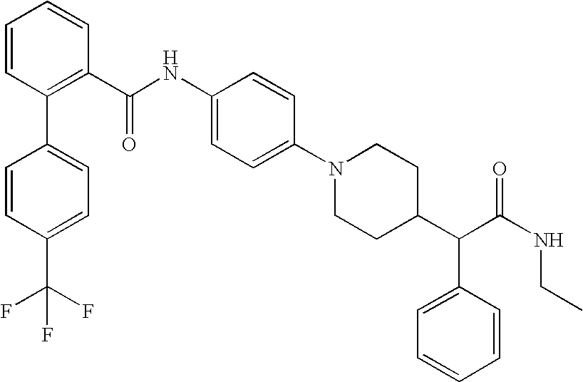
N1(C2=CC=C(NC(C3=C(C4=CC=C(C(F)(F)F)C=C4)C=CC=C3)=O)C=C2)CCC(C(C(NCC)=O)C2=CC=CC=C2)CC1
